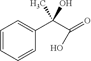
C1=CC=CC(C(C(=O)O)(O)C)=C1
